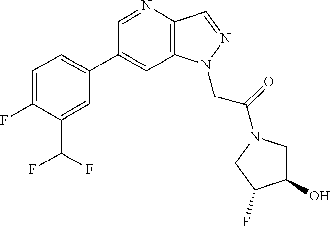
C1(C2=CC=C(F)C(C(F)F)=C2)=CC2=C(C=NN2CC(=O)N2CC(O)C(F)C2)N=C1
